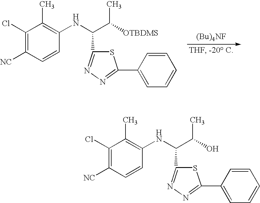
C1(Cl)=C([NC])C=CC(NC(C(C)[OTBDMS])C2=NN=C(C3=CC=CC=C3)S2)=C1C.C1(Cl)=C([NC])C=CC(NC(C(C)O)C2=NN=C(C3=CC=CC=C3)S2)=C1C
